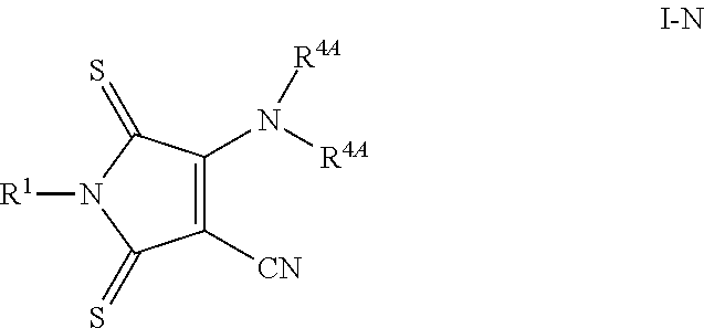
C1([CN])=C(N([R4A])[R4A])C(=S)N([R1])C1=S
